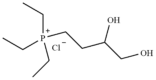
[P+](CCC(CO)O)(CC)(CC)CC.[Cl-]
